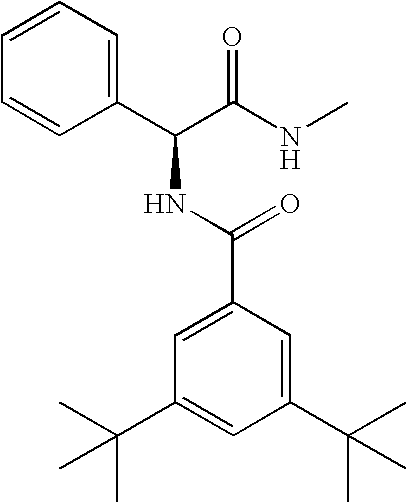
C1(C(C(NC)=O)NC(C2=CC(C(C)(C)C)=CC(C(C)(C)C)=C2)=O)=CC=CC=C1
